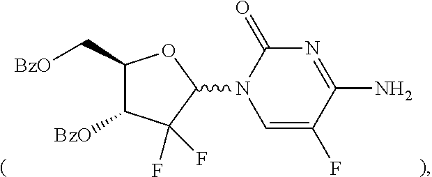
C1(C[BzO])C([BzO])C(F)(F)C(N2C(=O)N=C(N)C(F)=C2)O1
